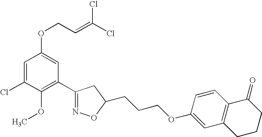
C1=C(Cl)C(OC)=C(C2=NOC(CCCOC3=CC4=C(C=C3)C(=O)CCC4)C2)C=C1OCC=C(Cl)Cl
